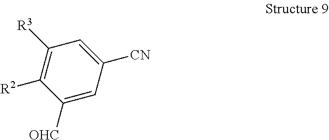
C1([R3])=C([R2])C([OHC])=CC([CN])=C1
